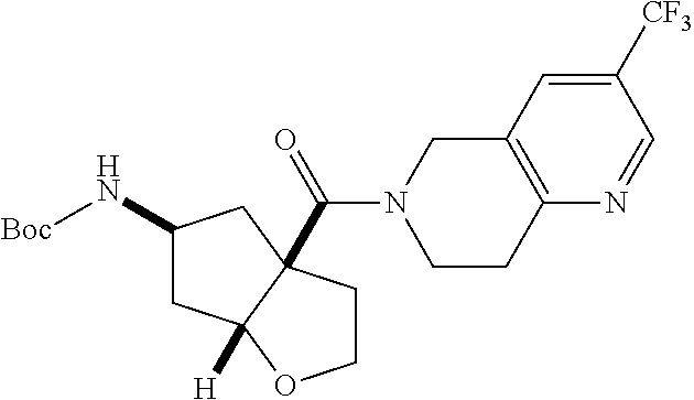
C1(N[Boc])CC2([H])C(C(=O)N3CCC4=C(C3)C=C([CF3])C=N4)(C1)CCO2
